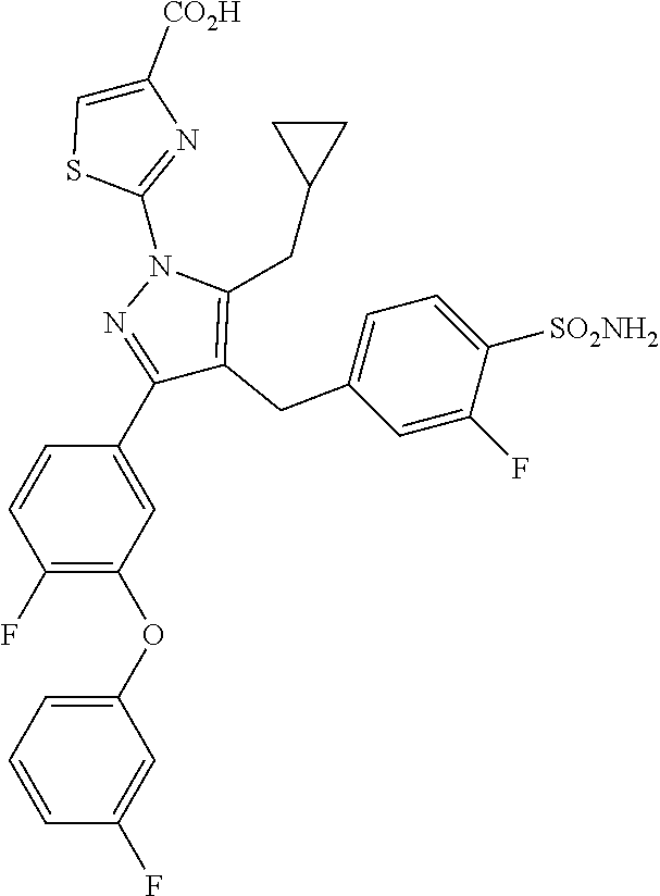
C1(F)=C(OC2=CC=CC(F)=C2)C=C(C2=NN(C3=NC([CO2H])=CS3)C(CC3CC3)=C2CC2=CC=C([SO2NH2])C(F)=C2)C=C1
